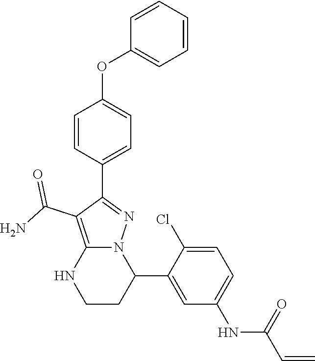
C1=CC(C2=NN3C(=C2C(N)=O)NCCC3C2=CC(NC(C=C)=O)=CC=C2Cl)=CC=C1OC1=CC=CC=C1
